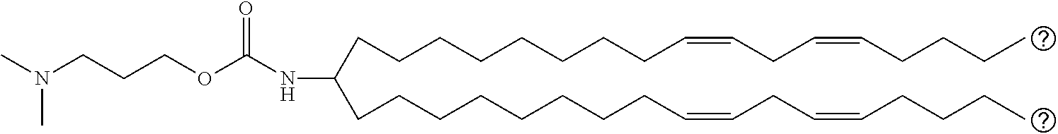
C(CCCCCCC=CCC=CCCCC)CC(CCCCCCCCC=CCC=CCCCC)NC(=O)OCCCN(C)C
